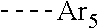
C[Ar5]
